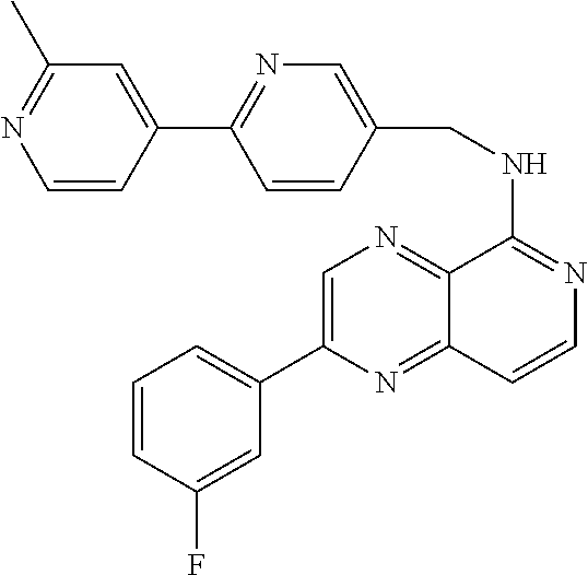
C12=NC=C(C3=CC=CC(F)=C3)N=C1C=CN=C2NCC1=CN=C(C2=CC(C)=NC=C2)C=C1
